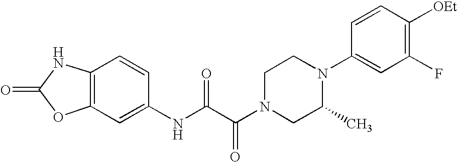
O=C1OC2=C(N1)C=CC(NC(C(N1CC(C)N(C3=CC(F)=C([OEt])C=C3)CC1)=O)=O)=C2
